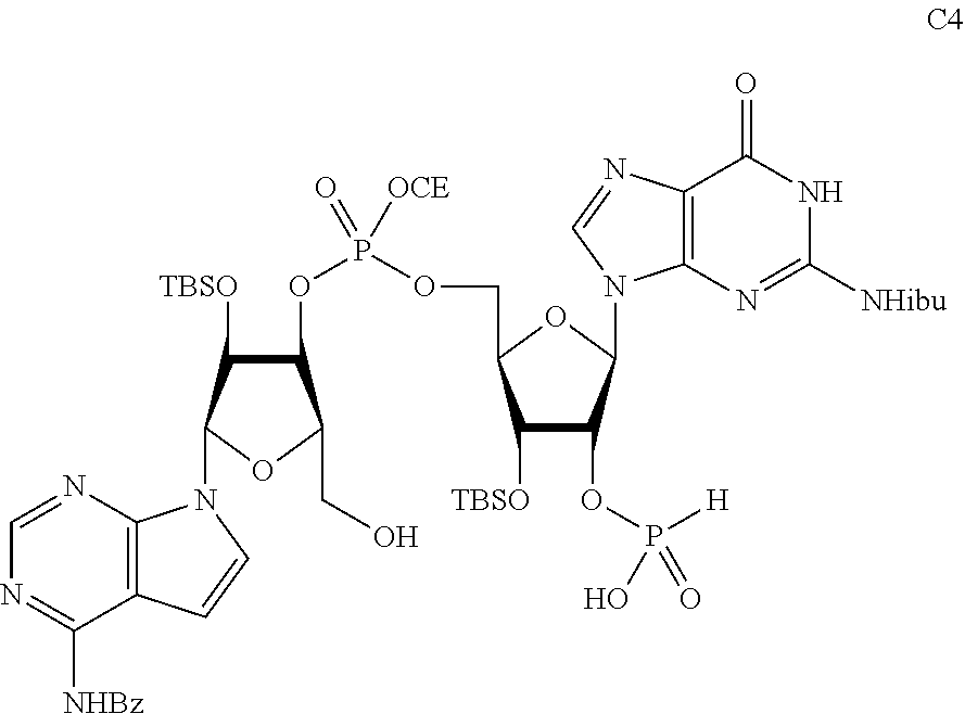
C12=C(N=CN=C1[NHBz])N(C1C([TBSO])C(OP(OCC3C([TBSO])C(OP([H])(O)=O)C(N4C5=C(C(=O)NC([NHibu])=N5)N=C4)O3)(=O)[OCE])C(CO)O1)C=C2
